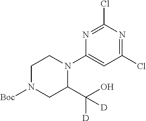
C1CN([Boc])CC(C(O)([D])[D])N1C1=CC(Cl)=NC(Cl)=N1
